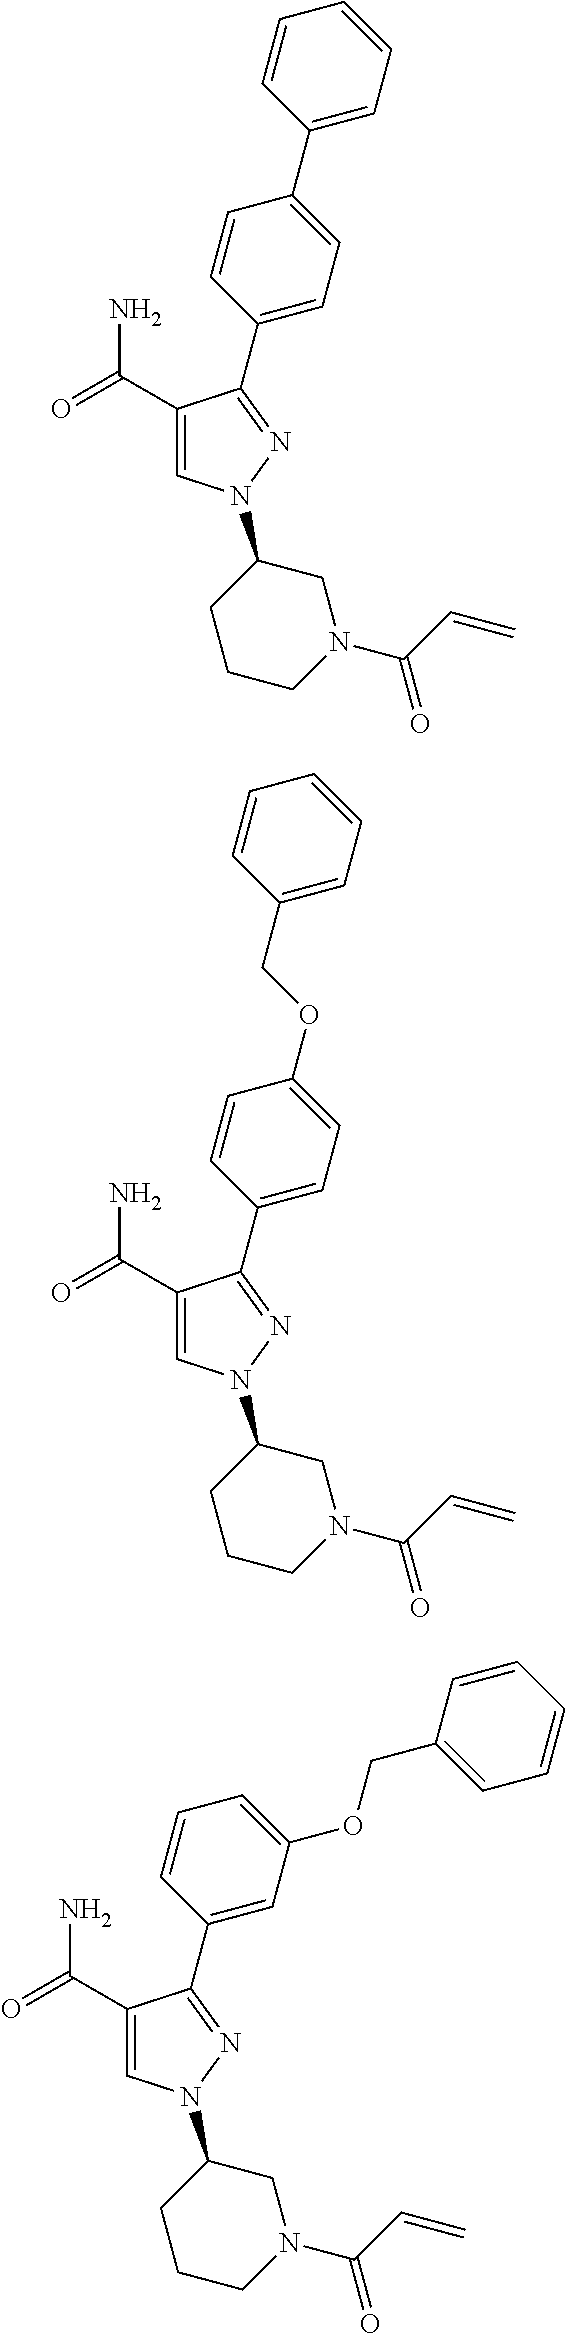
C1(C(N)=O)=CN(C2CCCN(C(=O)C=C)C2)N=C1C1=CC=C(C2=CC=CC=C2)C=C1.C1(C(N)=O)=CN(C2CCCN(C(=O)C=C)C2)N=C1C1=CC=C(OCC2=CC=CC=C2)C=C1.C1(C(N)=O)=CN(C2CCCN(C(=O)C=C)C2)N=C1C1=CC(OCC2=CC=CC=C2)=CC=C1
